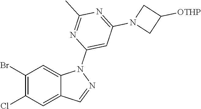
C1(Br)=C(Cl)C=C2C(=C1)N(C1=CC(N3CC([OTHP])C3)=NC(C)=N1)N=C2
